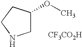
C1C(OC)CCN1.[CF3CO2H]
